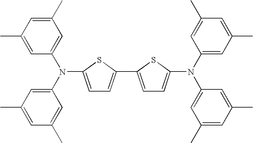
C1=C(N(C2=CC(C)=CC(C)=C2)C2=CC(C)=CC(C)=C2)SC(C2=CC=C(N(C3=CC(C)=CC(C)=C3)C3=CC(C)=CC(C)=C3)S2)=C1
